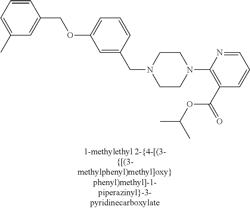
C1=C(CN2CCN(C3=C(C(=O)OC(C)C)C=CC=N3)CC2)C=CC=C1OCC1=CC(C)=CC=C1
